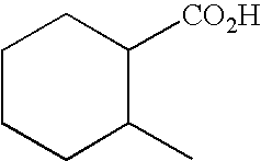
C1CCC(C)C([CO2H])C1
